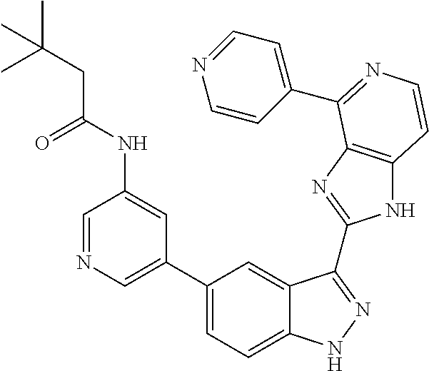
C1(C2=CN=CC(NC(CC(C)(C)C)=O)=C2)=CC=C2C(=C1)C(C1=NC3=C(N1)C=CN=C3C1=CC=NC=C1)=NN2
